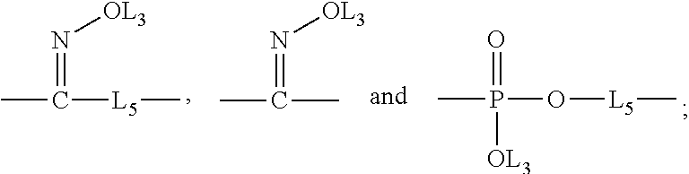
CC([L5]C)=N[OL3].CC(C)=N[OL3].CP(O[L5]C)(=O)[OL3]
